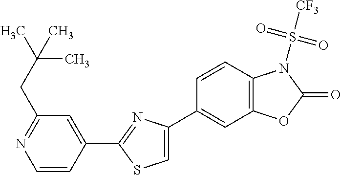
C1=CC(C2=NC(C3=CC4=C(C=C3)N(S([CF3])(=O)=O)C(=O)O4)=CS2)=CC(CC(C)(C)C)=N1
